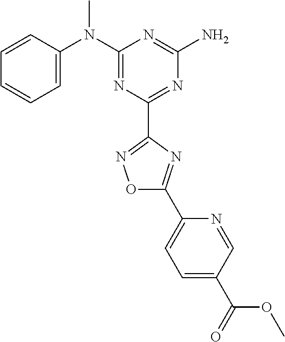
C1=CC(N(C2=NC(C3=NOC(C4=CC=C(C(OC)=O)C=N4)=N3)=NC(N)=N2)C)=CC=C1
